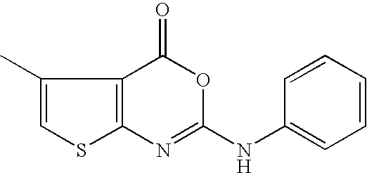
C12=C(N=C(NC3=CC=CC=C3)OC1=O)SC=C2C
